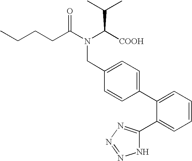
N1C(C2=CC=CC=C2C2=CC=C(CN(C(C(C)C)[COOH])C(CCCC)=O)C=C2)=NN=N1
